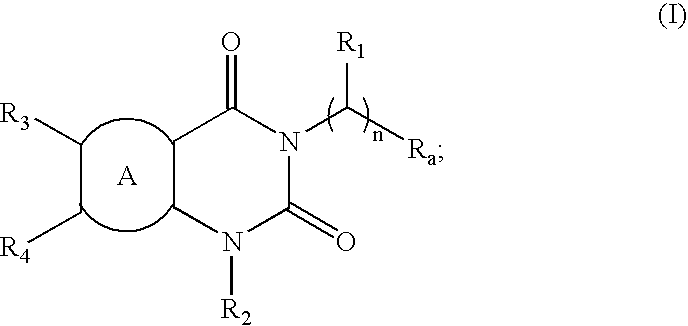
C1CN([R2])C(=O)N(C([Ra])[R1])C1=O.C(C[R4])[R3]
